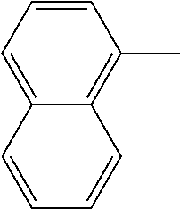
CC1=C2C=CC=CC2=CC=C1
